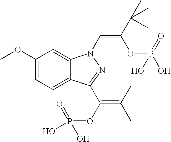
C1(OC)=CC=C2C(=C1)N(C=C(C(C)(C)C)OP(O)(=O)O)N=C2C(OP(=O)(O)O)=C(C)C
